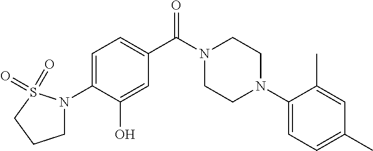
C1=C(N2CCCS2(=O)=O)C(O)=CC(C(N2CCN(C3=CC=C(C)C=C3C)CC2)=O)=C1
